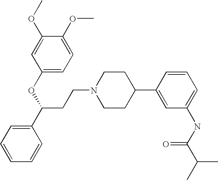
C1(OC(C2=CC=CC=C2)CCN2CCC(C3=CC(NC(C(C)C)=O)=CC=C3)CC2)=CC=C(OC)C(OC)=C1
